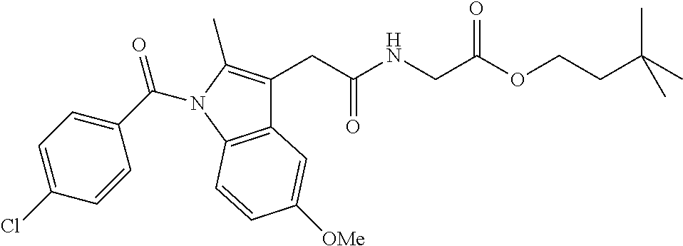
C(C(NCC(OCCC(C)(C)C)=O)=O)C1=C(C)N(C(C2=CC=C(Cl)C=C2)=O)C2=C1C=C([OMe])C=C2
